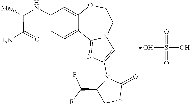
OS(O)(=O)=O.C1(=O)SCC(C(F)F)N1C1=CN2C(=N1)C1=CC=C(NC(C(N)=O)[Me])C=C1OCC2
